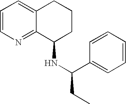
C1=CN=C2C(=C1)CCCC2NC(CC)C1=CC=CC=C1
